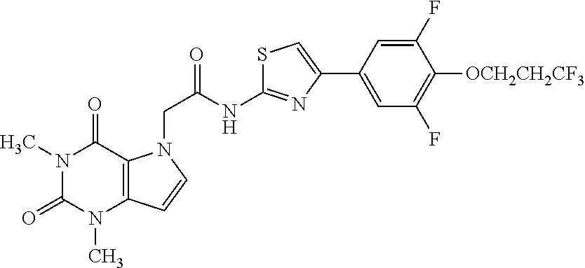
C1=C(C2=CSC(NC(CN3C4=C(C=C3)N(C)C(=O)N(C)C4=O)=O)=N2)C=C(F)C([OCH2CH2CF3])=C1F
